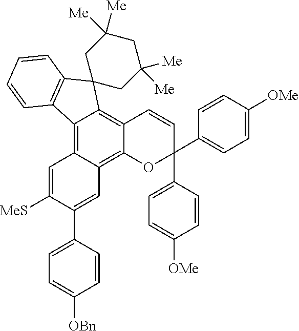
C12=C3C(=C4C(=C1C1(C5=C2C=CC=C5)CC([Me])([Me])CC([Me])([Me])C1)C=CC(C1=CC=C([OMe])C=C1)(C1=CC=C([OMe])C=C1)O4)C=C(C1=CC=C([OBn])C=C1)C([MeS])=C3
